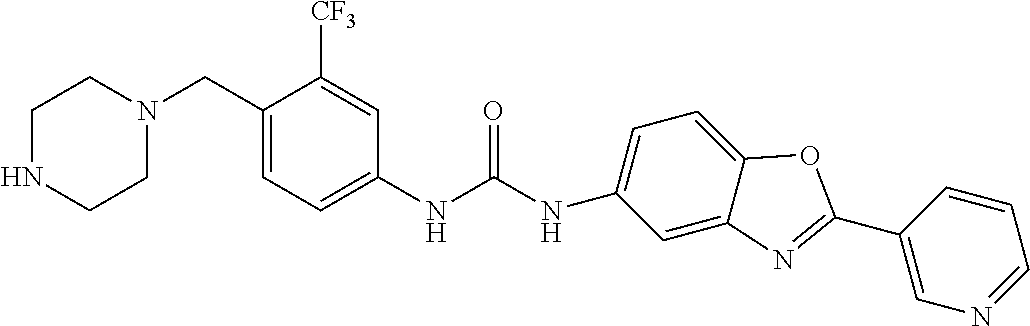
C1NCCN(CC2=CC=C(NC(=O)NC3=CC=C4OC(C5=CN=CC=C5)=NC4=C3)C=C2[CF3])C1
